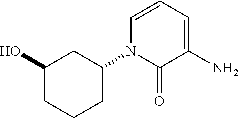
C1(O)CCCC(N2C(=O)C(N)=CC=C2)C1
